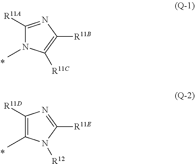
C1([R11A])=NC([R11B])=C([R11C])N1C.C1([R11D])=C(C)N([R12])C([R11E])=N1
